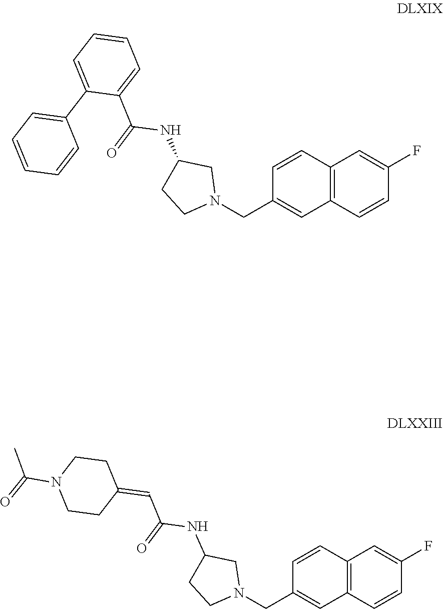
C12=C(C=CC(F)=C1)C=C(CN1CC(NC(C=C3CCN(C(C)=O)CC3)=O)CC1)C=C2.C12=C(C=CC(F)=C1)C=C(CN1CC(NC(C3=CC=CC=C3C3=CC=CC=C3)=O)CC1)C=C2
